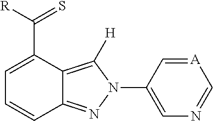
C12=NN(C3=CN=C[A]=C3)C([H])=C1C(C(=S)[R])=CC=C2
